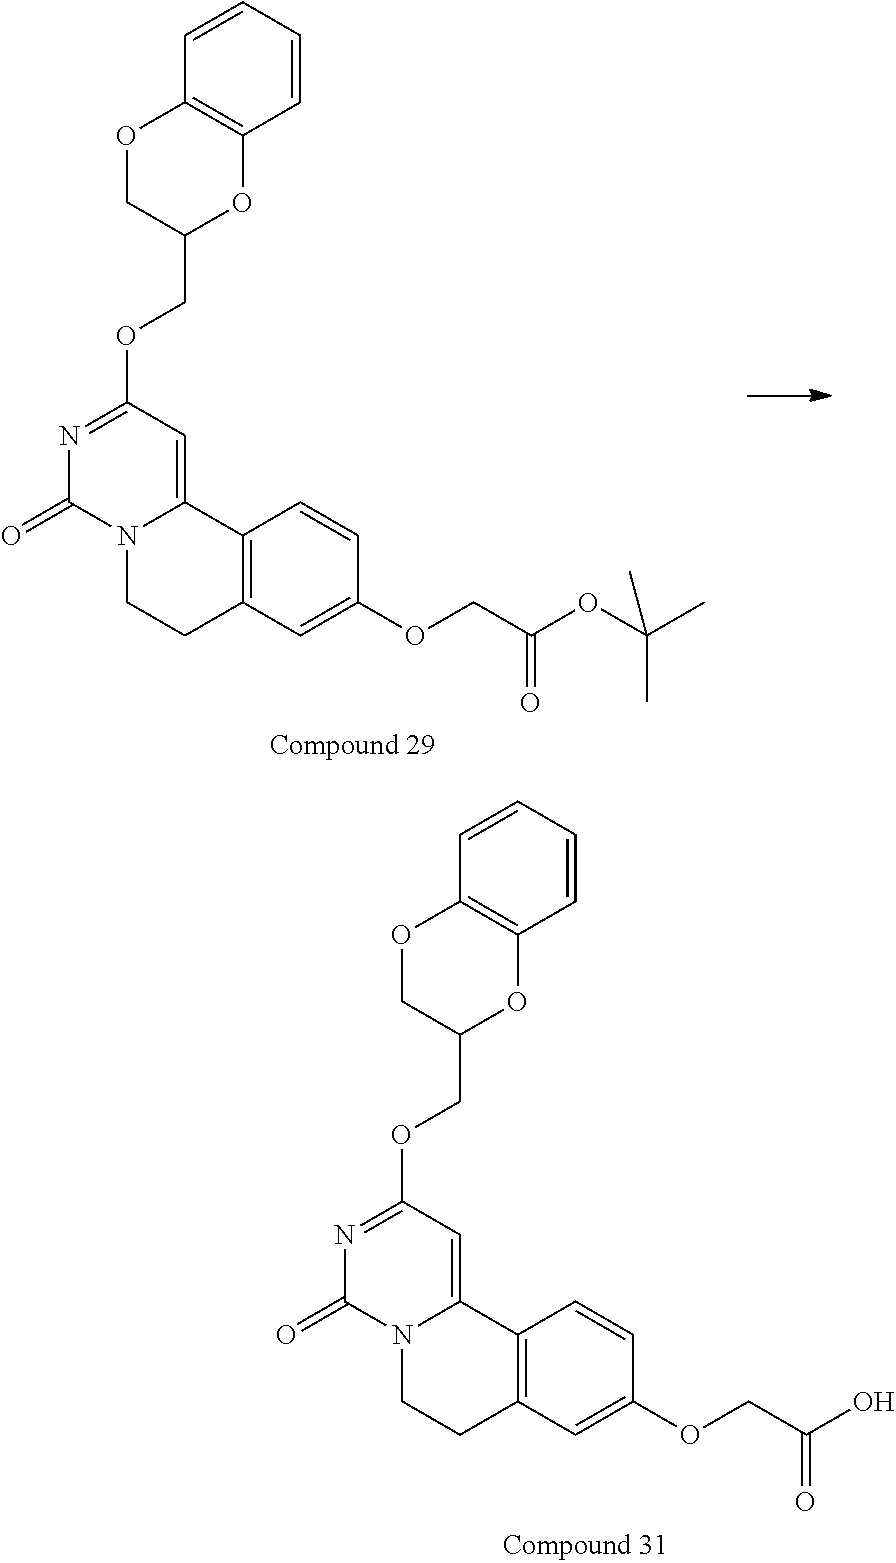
N1=C(OCC2OC3=C(OC2)C=CC=C3)C=C2N(C1=O)CCC1=C2C=CC(OCC(OC(C)(C)C)=O)=C1.N1=C(OCC2OC3=C(OC2)C=CC=C3)C=C2N(C1=O)CCC1=C2C=CC(OCC(O)=O)=C1
